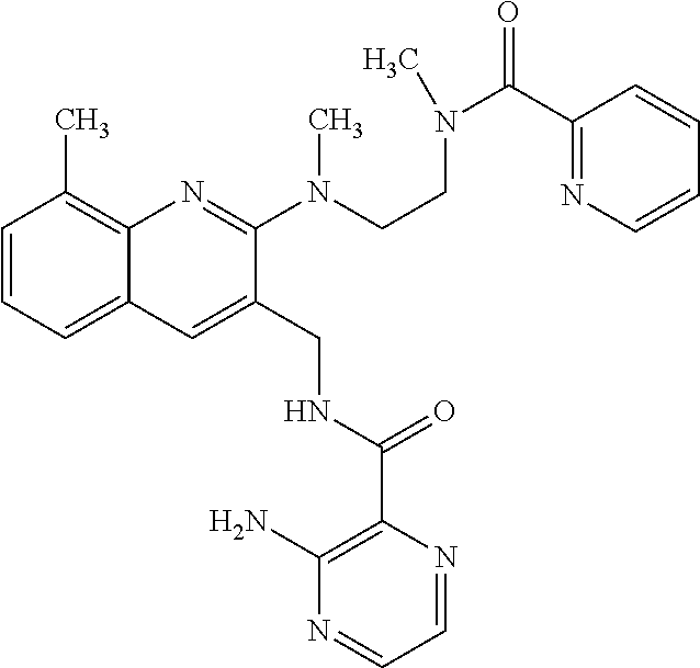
C1=CC=C2C(=C1C)N=C(N(C)CCN(C(C1=NC=CC=C1)=O)C)C(CNC(C1=C(N)N=CC=N1)=O)=C2
